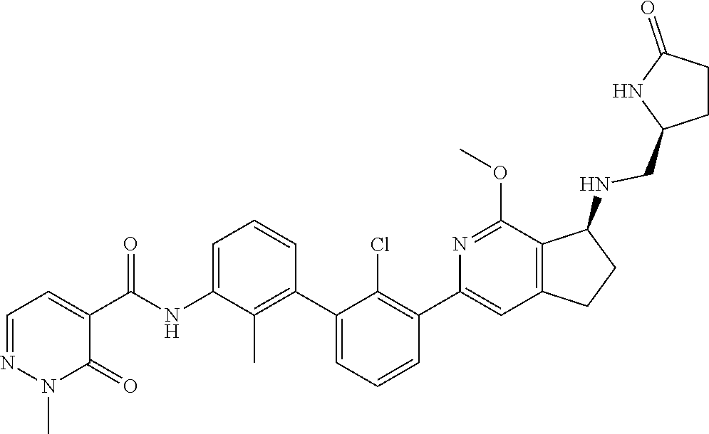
CN1N=CC=C(C(NC2=CC=CC(C3=CC=CC(C4=CC5=C(C(NCC6NC(=O)CC6)CC5)C(OC)=N4)=C3Cl)=C2C)=O)C1=O
